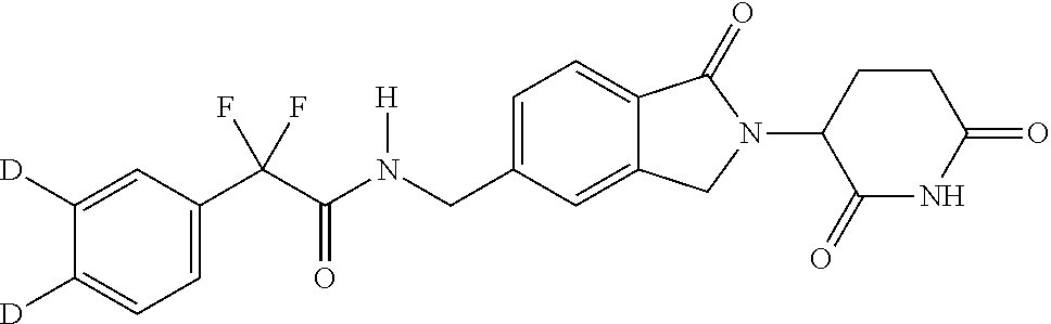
C1([D])=CC(C(C(N(CC2=CC=C3C(=C2)CN(C2C(=O)NC(=O)CC2)C3=O)[H])=O)(F)F)=CC=C1[D]
